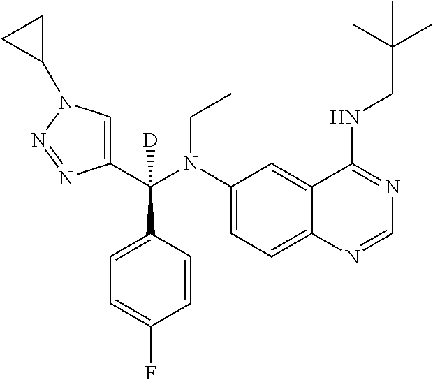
C1(N(C(C2=CN(C3CC3)N=N2)(C2=CC=C(F)C=C2)[D])CC)=CC=C2C(=C1)C(NCC(C)(C)C)=NC=N2
